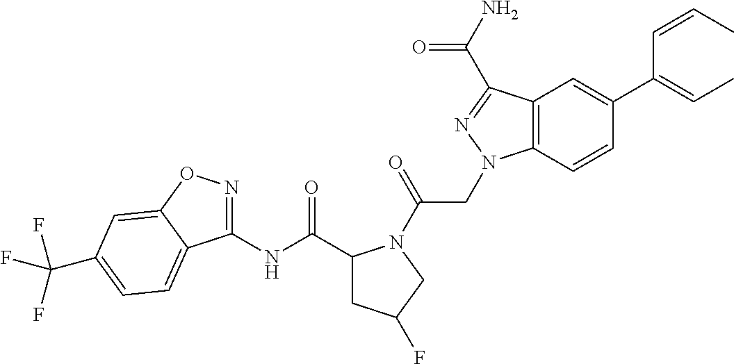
C1(C(NC2=NOC3=CC(C(F)(F)F)=CC=C23)=O)CC(F)CN1C(CN1C2=C(C(C(N)=O)=N1)C=C(C(=CC)C=CC)C=C2)=O
